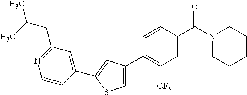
C1(C2=C([CF3])C=C(C(N3CCCCC3)=O)C=C2)=CSC(C2=CC(CC(C)C)=NC=C2)=C1
